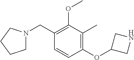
C1N(CC2=C(OC)C(C)=C(OC3CNC3)C=C2)CCC1
